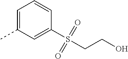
C1=C(C)C=C(S(=O)(=O)CCO)C=C1
